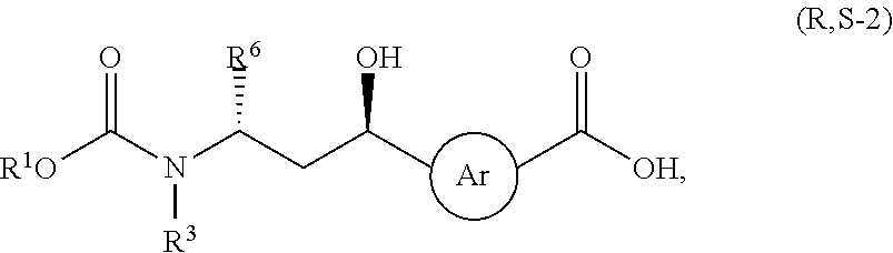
[Ar].[R1O]C(N(C(CC(C)O)[R6])[R3])=O.CC([OH])=O
